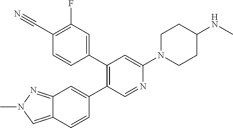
C1(C2=CC(F)=C(C#N)C=C2)=C(C2=CC3=NN(C)C=C3C=C2)C=NC(N2CCC(NC)CC2)=C1
